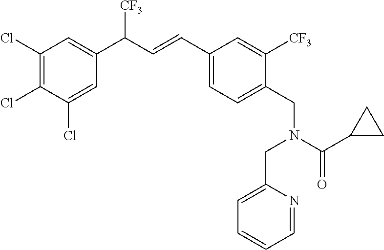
C1(CN(C(=O)C2CC2)CC2=CC=CC=N2)=CC=C(C=CC(C2=CC(Cl)=C(Cl)C(Cl)=C2)[CF3])C=C1[CF3]
